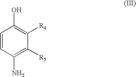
C1=CC(N)=C([R5])C([R4])=C1O
